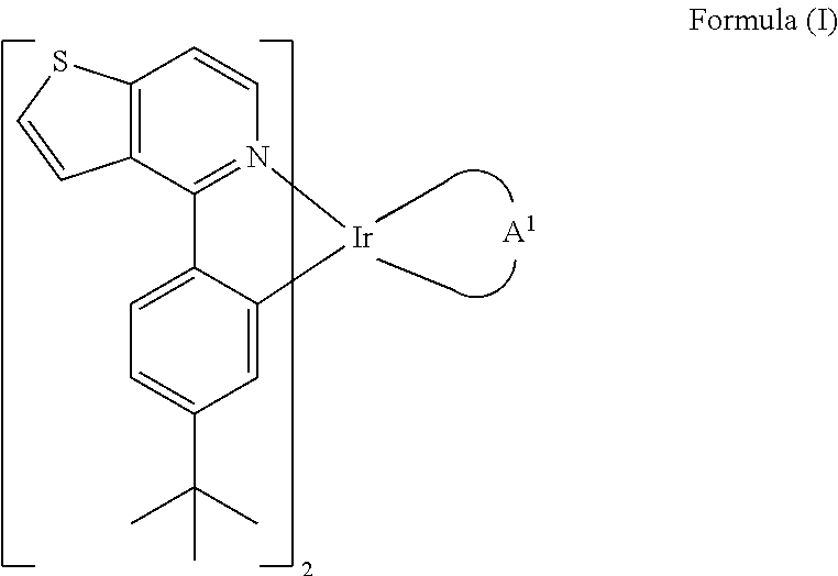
C12=C(C3=N(C=C1)[Ir]C1=CC(C(C)(C)C)=CC=C31)C=CS2.[A1]
